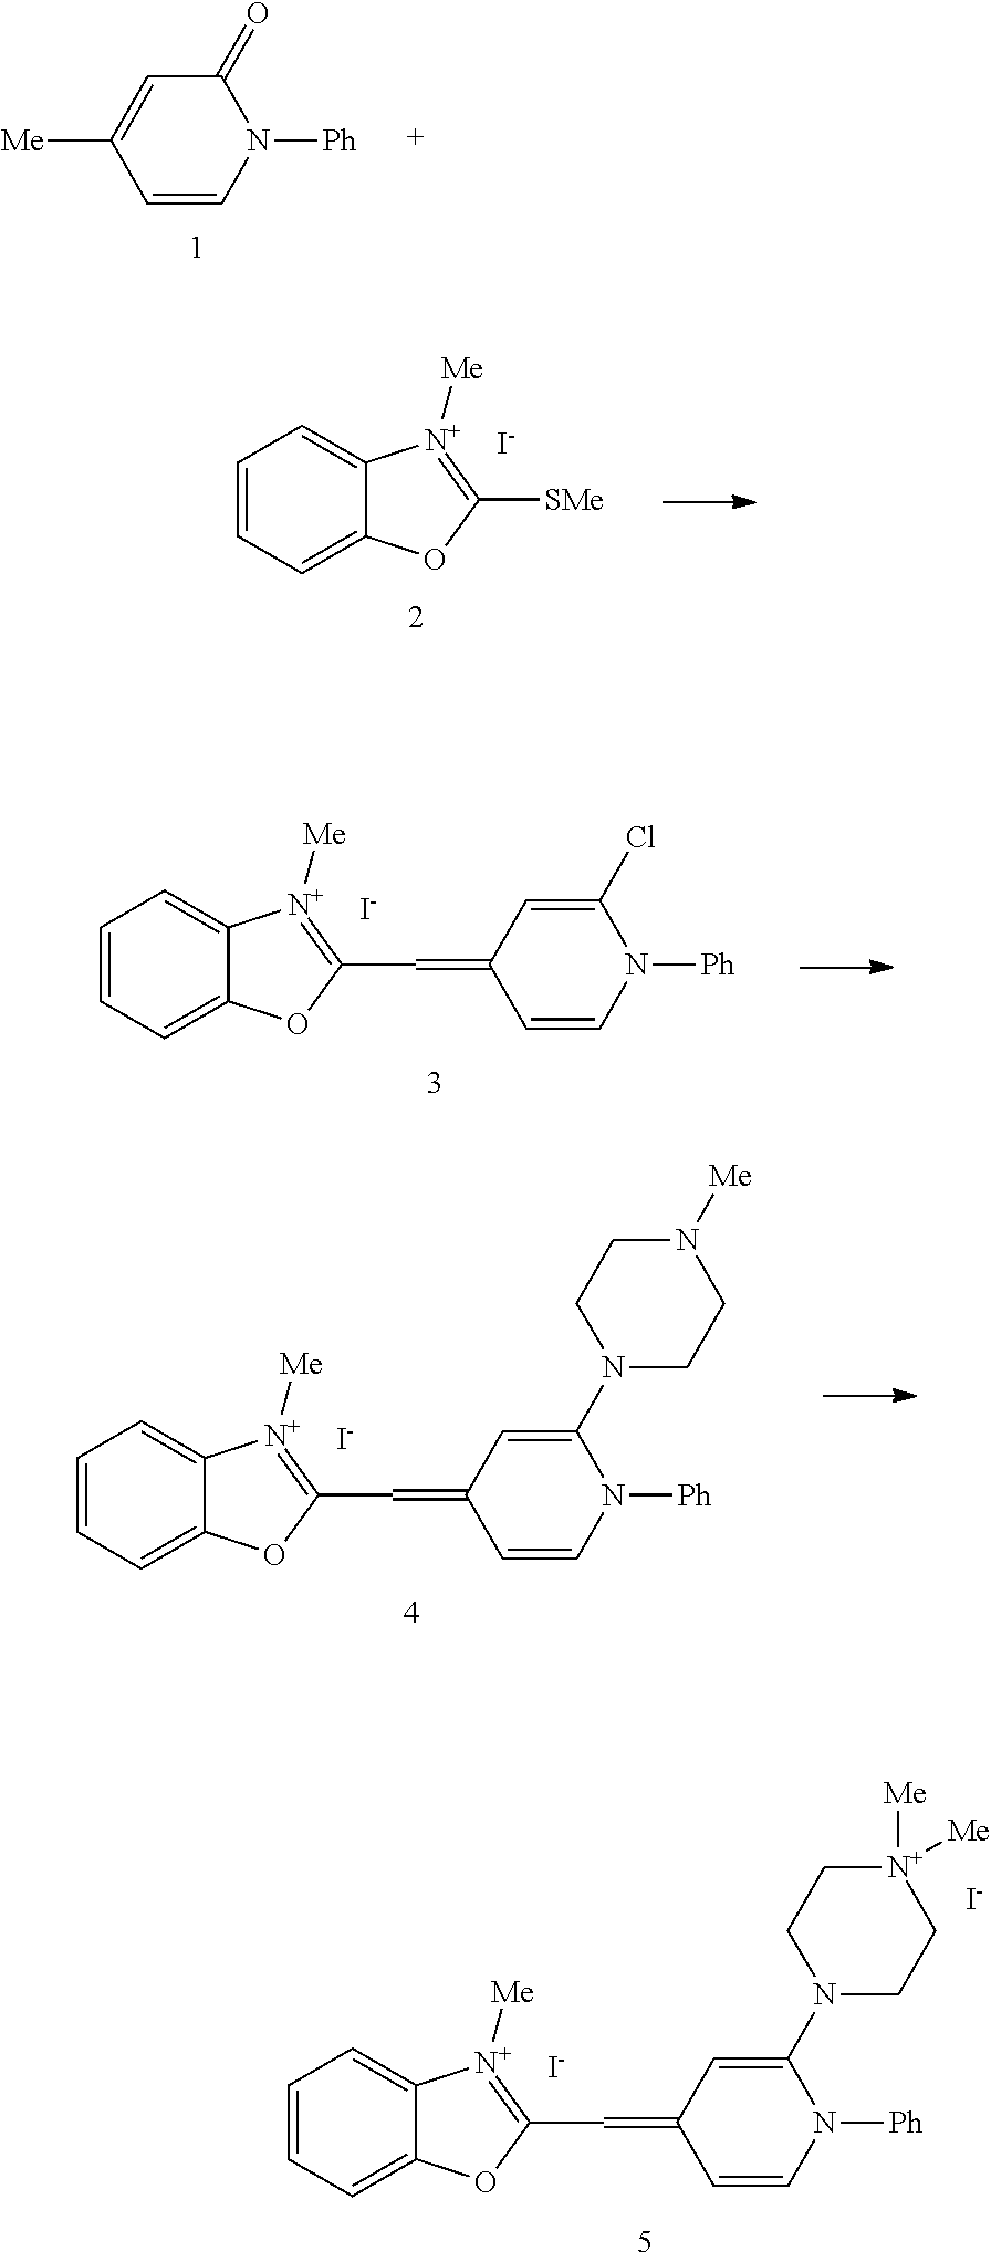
C1=CN([Ph])C(=O)C=C1[Me].C1=CC=C2C(=C1)[N+]([Me])=C([SMe])O2.[I-].C1=CC=C2C(=C1)[N+]([Me])=C(C=C1C=C(Cl)N([Ph])C=C1)O2.[I-].C1=CC=C2C(=C1)[N+]([Me])=C(C=C1C=C(N3CCN([Me])CC3)N([Ph])C=C1)O2.[I-].C1=CC=C2C(=C1)[N+]([Me])=C(C=C1C=C(N3CC[N+]([Me])([Me])CC3)N([Ph])C=C1)O2.[I-].[I-]
